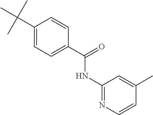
C1(C(C)(C)C)=CC=C(C(=O)NC2=NC=CC(C)=C2)C=C1
